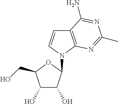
C12=C(N(C3C(O)C(O)C(CO)O3)C=C1)N=C(C)N=C2N
